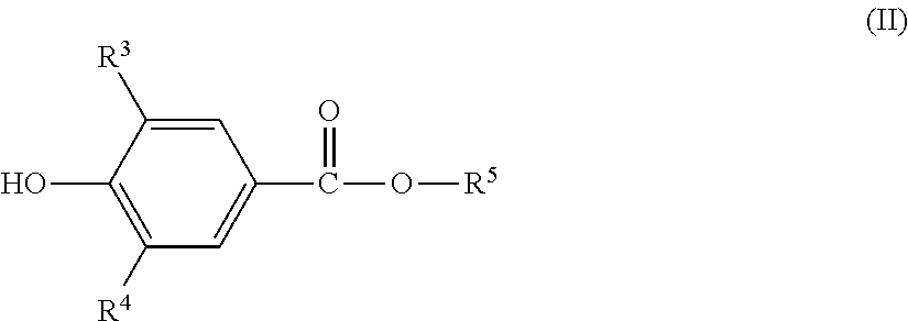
C1(O)=C([R4])C=C(C(O[R5])=O)C=C1[R3]
